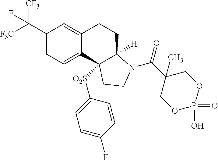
C1(C([F3C])([CF3])F)=CC=C2C(=C1)CCC1([H])C2([O2S]C2=CC=C(F)C=C2)CCN1C(C1(C)COP(O)(=O)OC1)=O
